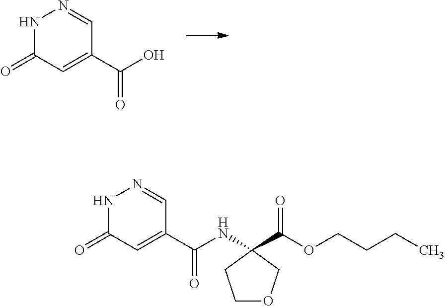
N1C(=O)C=C(C(O)=O)C=N1.N1C(=O)C=C(C(NC2(C(OCCCC)=O)COCC2)=O)C=N1
